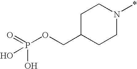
C1C(COP(=O)(O)O)CCN(*)C1
